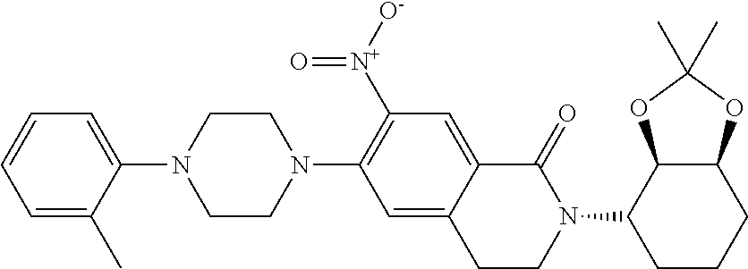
C1=CC=C(C)C(N2CCN(C3=C([N+](=O)[O-])C=C4C(=C3)CCN(C3CCCC5C3OC(C)(C)O5)C4=O)CC2)=C1
